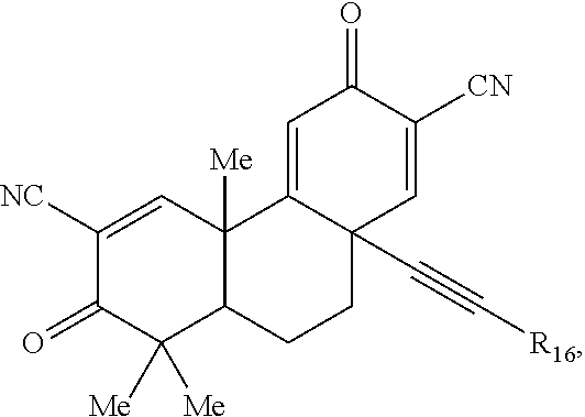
C1([NC])=CC2([Me])C(C([Me])([Me])C1=O)CCC1(C#C[R16])C2=CC(=O)C([CN])=C1
